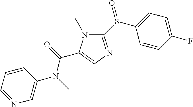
C1(S(C2=CC=C(F)C=C2)=O)=NC=C(C(=O)N(C)C2=CN=CC=C2)N1C
